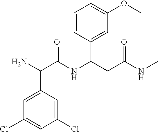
C1=C(C(N)C(NC(CC(NC)=O)C2=CC(OC)=CC=C2)=O)C=C(Cl)C=C1Cl
